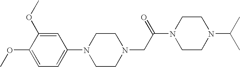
N1(CC(N2CCN(C(C)C)CC2)=O)CCN(C2=CC=C(OC)C(OC)=C2)CC1
